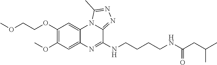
COCCOC1=C(OC)C=C2C(=C1)N1C(=NN=C1C)C(NCCCCNC(CC(C)C)=O)=N2
